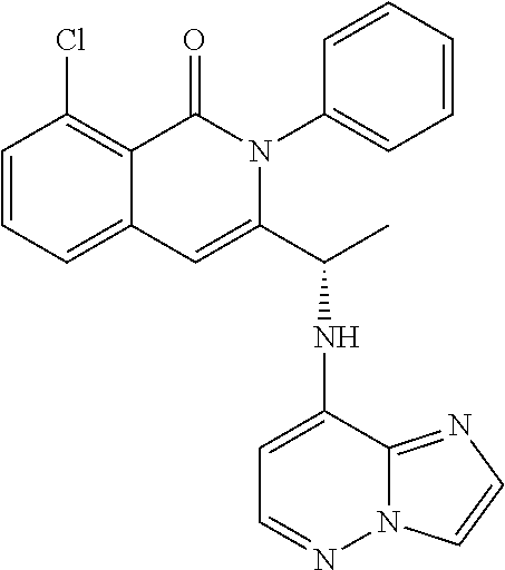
C1=CC=C2C(=C1Cl)C(=O)N(C1=CC=CC=C1)C(C(NC1=CC=NN3C1=NC=C3)C)=C2
